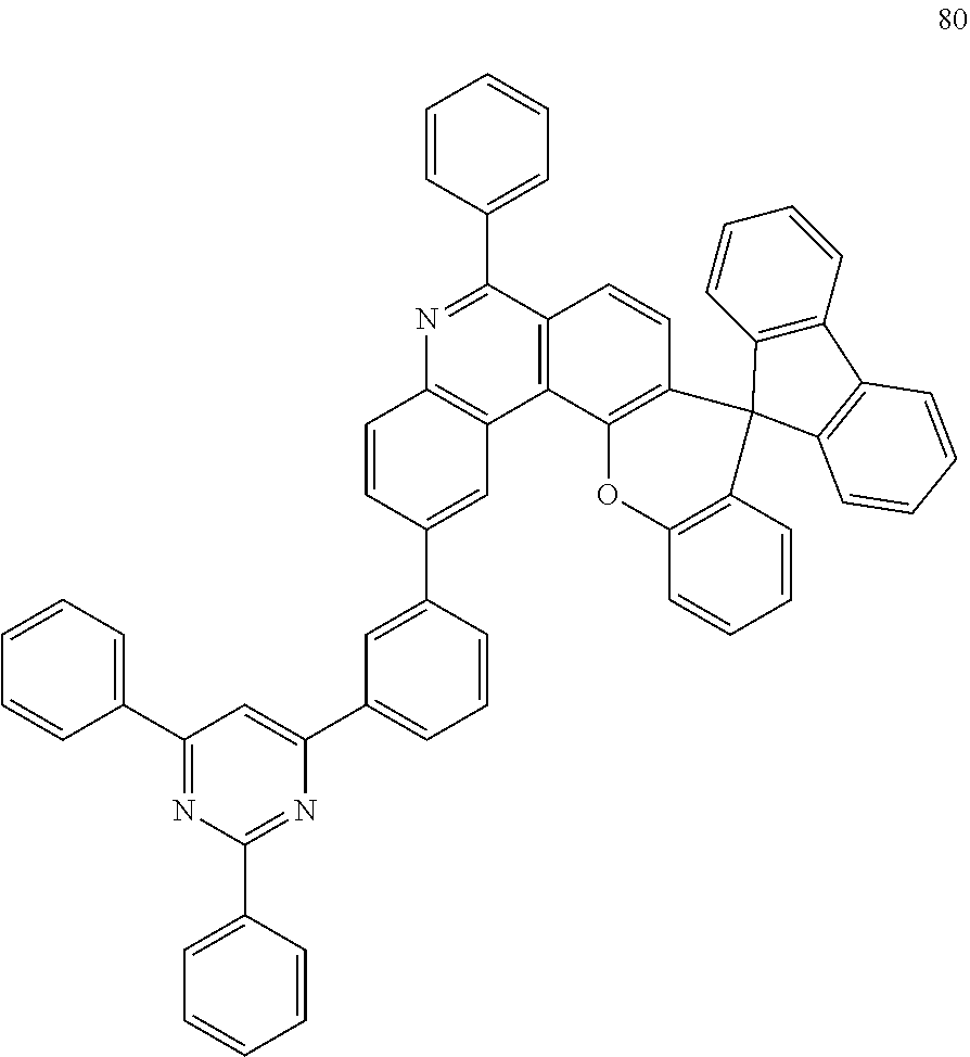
C1(C2=CC=CC=C2)=NC(C2=CC=CC=C2)=NC(C2=CC=CC(C3=CC4=C(C=C3)N=C(C3=CC=CC=C3)C3=C4C4=C(C=C3)C3(C5=C(O4)C=CC=C5)C4=C(C=CC=C4)C4=C3C=CC=C4)=C2)=C1
